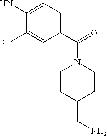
C1(C(=O)N2CCC(CN)CC2)=CC=C(N)C(Cl)=C1
